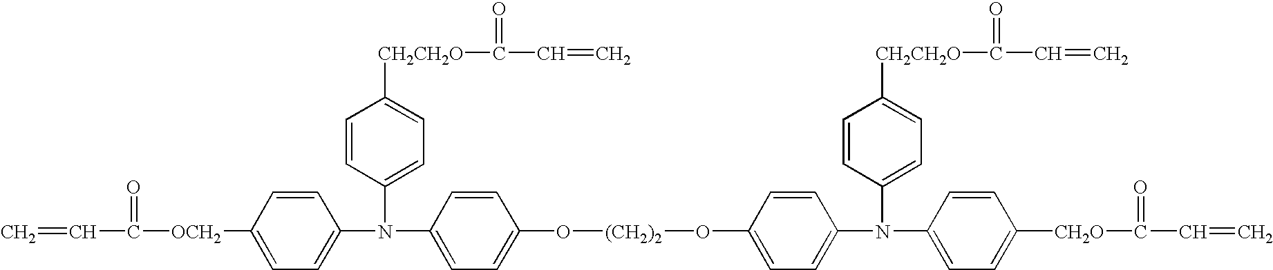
C=CC(=O)[OCH2]C1=CC=C(N(C2=CC=C([CH2CH2O]C(=O)C=C)C=C2)C2=CC=C(O[(CH2)2]OC3=CC=C(N(C4=CC=C([CH2O]C(=O)C=C)C=C4)C4=CC=C([CH2CH2O]C(=O)C=C)C=C4)C=C3)C=C2)C=C1
